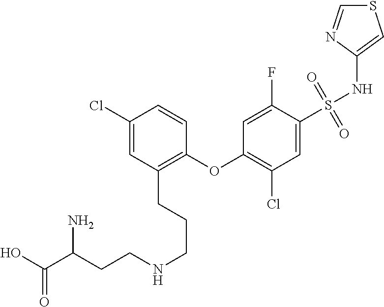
C1(Cl)=CC(CCCNCCC(C(O)=O)N)=C(OC2=C(Cl)C=C(S(NC3=CSC=N3)(=O)=O)C(F)=C2)C=C1
